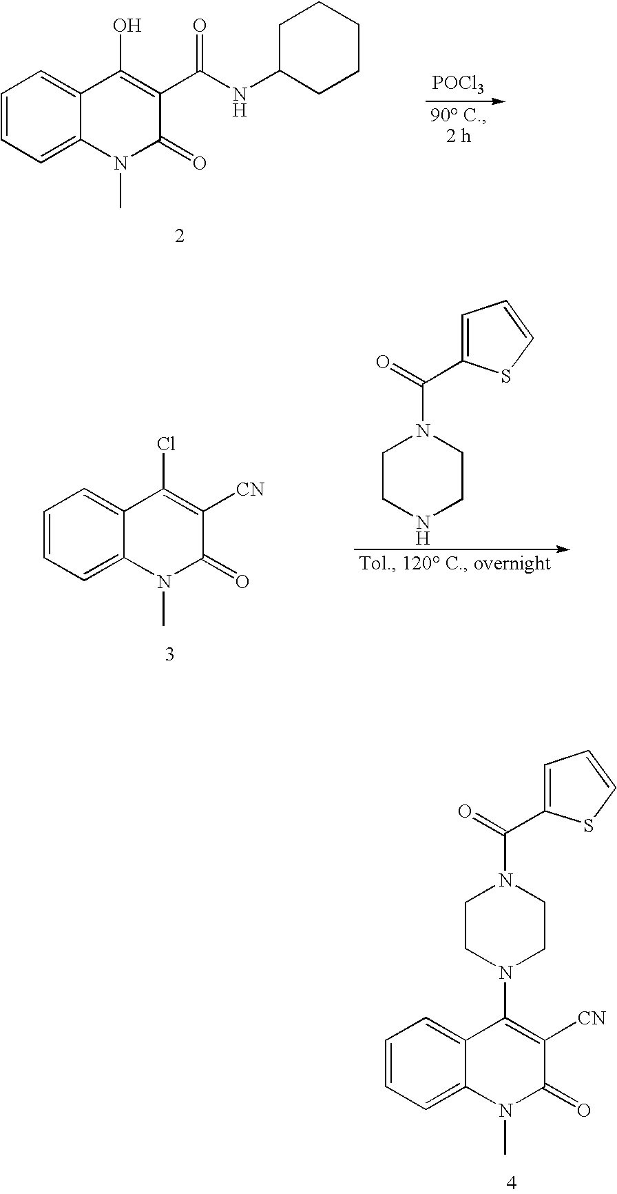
C1=CC=C2C(=C1)C(O)=C(C(NC1CCCCC1)=O)C(=O)N2C.[POCl3].C1=CC=C2C(=C1)C(Cl)=C([CN])C(=O)N2C.C1CNCCN1C(=O)C1=CC=CS1.C1=CC=C2C(=C1)C(N1CCN(C(=O)C3=CC=CS3)CC1)=C([CN])C(=O)N2C
